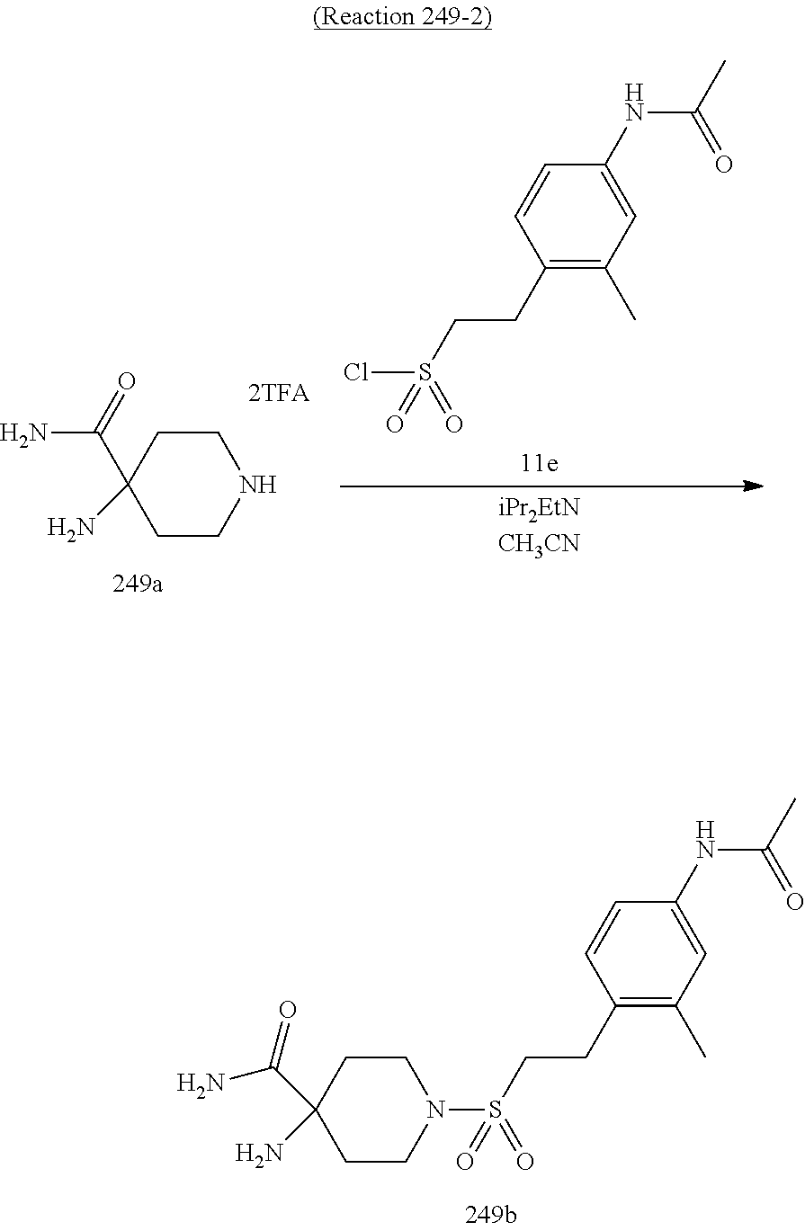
C1(N)(C(=O)N)CCNCC1.C1(CCS(Cl)(=O)=O)=C(C)C=C(NC(C)=O)C=C1.C1(CCS(=O)(=O)N2CCC(N)(C(=O)N)CC2)=C(C)C=C(NC(C)=O)C=C1
